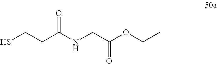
SCCC(NCC(OCC)=O)=O
